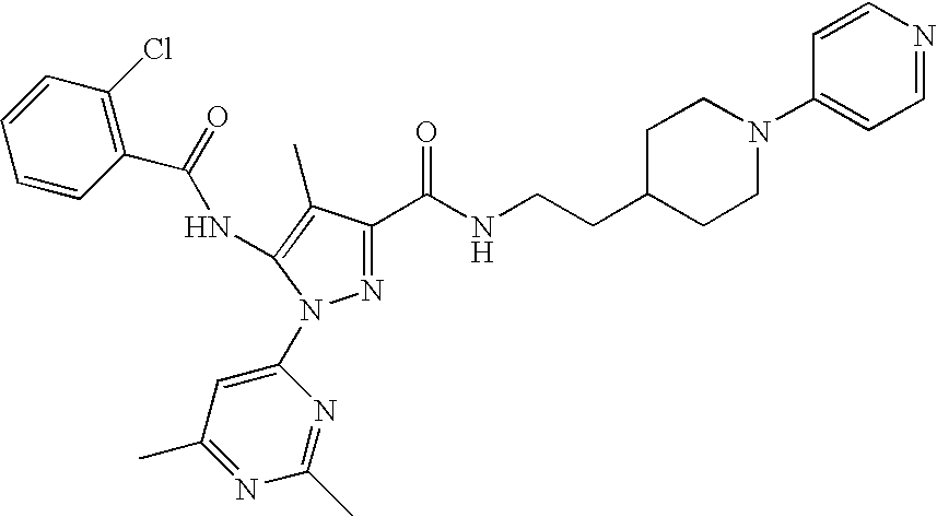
C1=NC=CC(N2CCC(CCNC(=O)C3=NN(C4=CC(C)=NC(C)=N4)C(NC(=O)C4=C(Cl)C=CC=C4)=C3C)CC2)=C1
